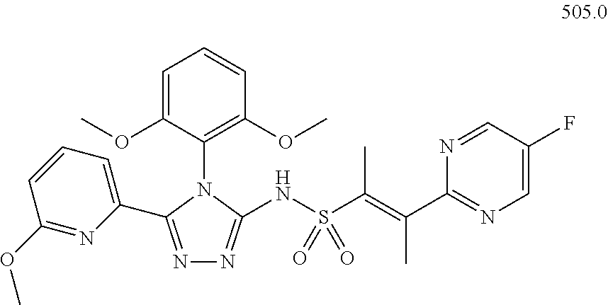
N1=C(C2=CC=CC(OC)=N2)N(C2=C(OC)C=CC=C2OC)C(NS(=O)(=O)C(C)=C(C)C2=NC=C(F)C=N2)=N1
